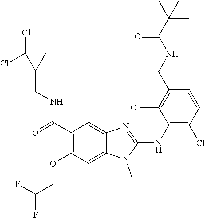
C1(C(=O)NCC2CC2(Cl)Cl)=C(OCC(F)F)C=C2C(=C1)N=C(NC1=C(Cl)C=CC(CNC(C(C)(C)C)=O)=C1Cl)N2C
